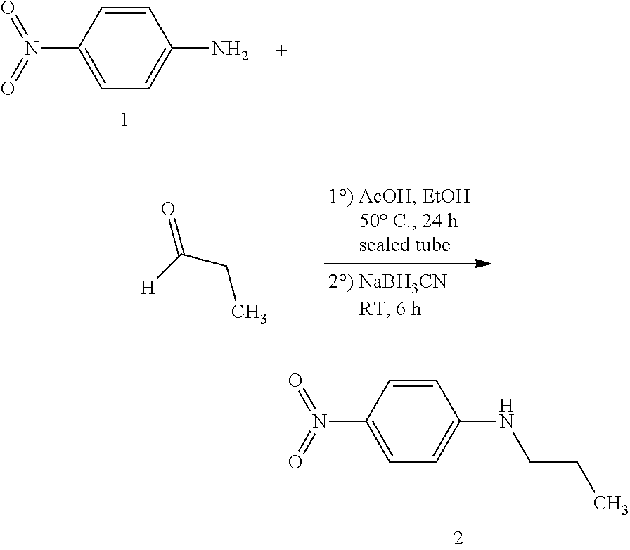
N(C1=CC=C(NCCC)C=C1)(=O)=O.N(C1=CC=C(N)C=C1)(=O)=O.O=C([H])CC
